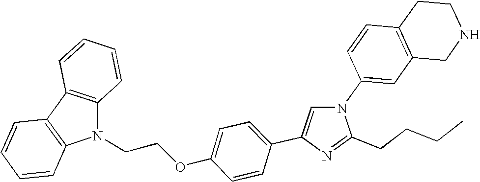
N1(C2=CC3=C(C=C2)CCNC3)C=C(C2=CC=C(OCCN3C4=C(C5=C3C=CC=C5)C=CC=C4)C=C2)N=C1CCCC
